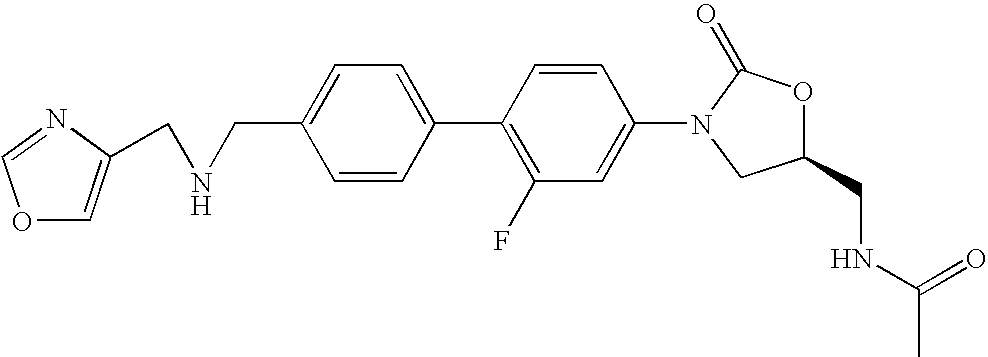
C1=C(CNCC2=COC=N2)C=CC(C2=C(F)C=C(N3CC(CNC(C)=O)OC3=O)C=C2)=C1
